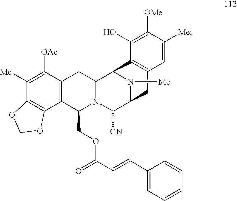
N1([Me])C2C([CN])N3C(COC(C=CC4=CC=CC=C4)=O)C4=C(C([OAc])=C([Me])C5=C4OCO5)CC3C1C1=C(C2)C=C([Me])C([OMe])=C1O
